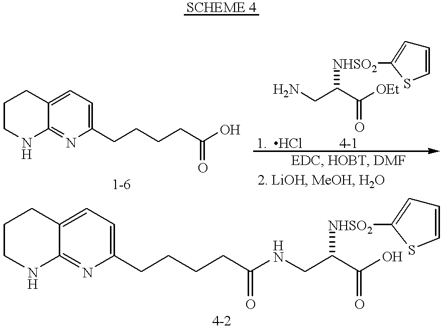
C1=C2C(=NC(CCCCC(O)=O)=C1)NCCC2.C(=O)(C(CN)[NHSO2]C1=CC=CS1)[OEt].C1=C2C(=NC(CCCCC(NCC(C(O)=O)[NHSO2]C3=CC=CS3)=O)=C1)NCCC2
